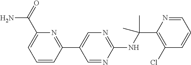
C1(NC(C2=C(Cl)C=CC=N2)(C)C)=NC=C(C2=NC(C(=O)N)=CC=C2)C=N1
